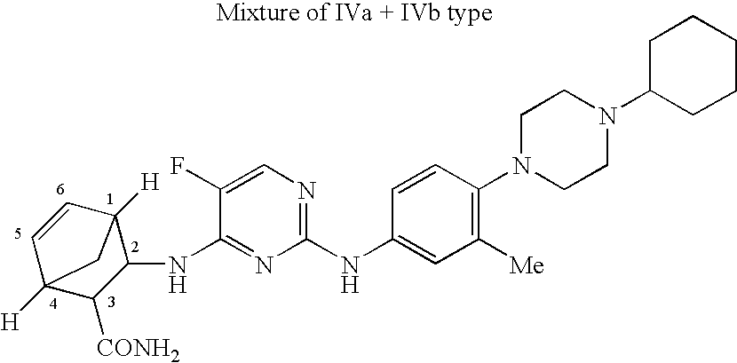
C1(NC2=CC([Me])=C(N3CCN(C4CCCCC4)CC3)C=C2)=NC=C(F)C(NC2C3([H])C=CC([H])(C2[CONH2])C3)=N1
